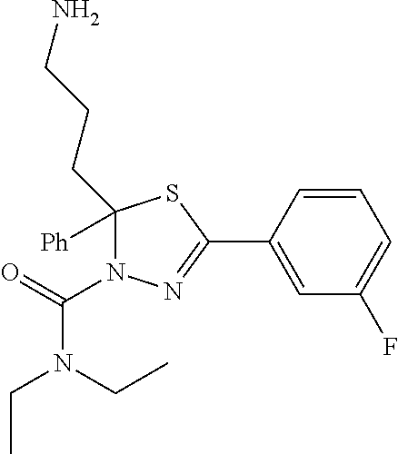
C1=CC(C2=NN(C(=O)N(CC)CC)C(CCCN)([Ph])S2)=CC(F)=C1
